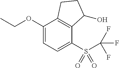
O(C1=CC=C(S(=O)(=O)C(F)(F)F)C2=C1CCC2O)CC
